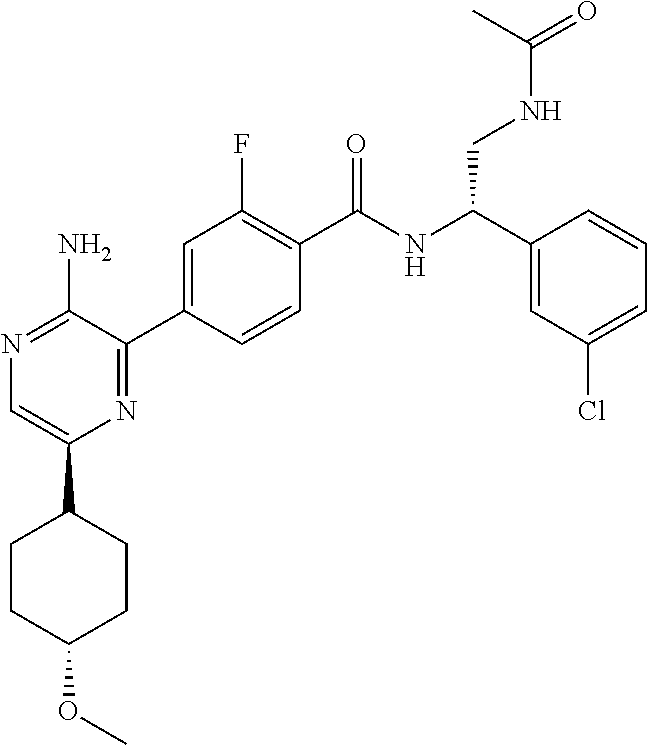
N1=C(N)C(C2=CC(F)=C(C(NC(C3=CC(Cl)=CC=C3)CNC(=O)C)=O)C=C2)=NC(C2CCC(OC)CC2)=C1
